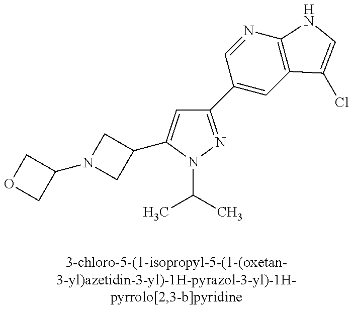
C1(C2=CC3=C(N=C2)NC=C3Cl)=NN(C(C)C)C(C2CN(C3COC3)C2)=C1
